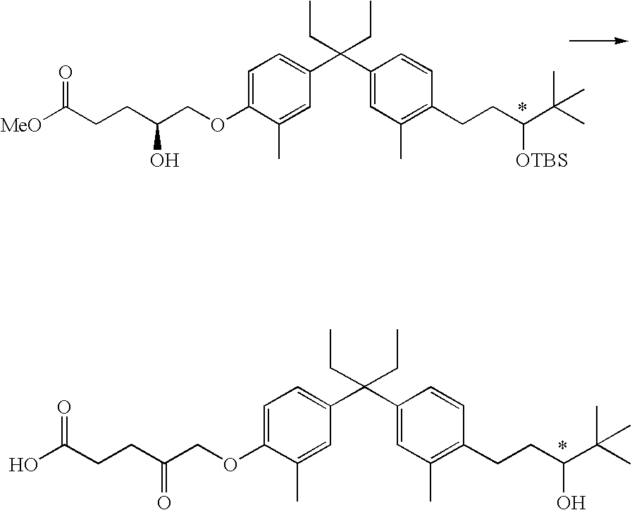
C1=C(OCC(CCC(O)=O)=O)C(C)=CC(C(C2=CC(C)=C(CCC(O)C(C)(C)C)C=C2)(CC)CC)=C1.C1=C(OCC(CCC([MeO])=O)O)C(C)=CC(C(C2=CC(C)=C(CCC([OTBS])C(C)(C)C)C=C2)(CC)CC)=C1
